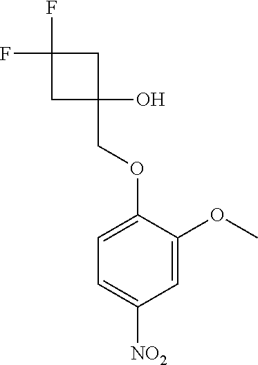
C1C(O)(COC2=CC=C([NO2])C=C2OC)CC1(F)F
